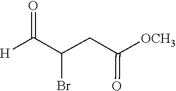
C(C(=O)[OCH3])C(C([H])=O)Br
